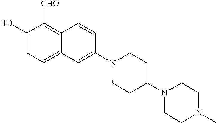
C1(O)=CC=C2C(=C1[CHO])C=CC(N1CCC(N3CCN(C)CC3)CC1)=C2
